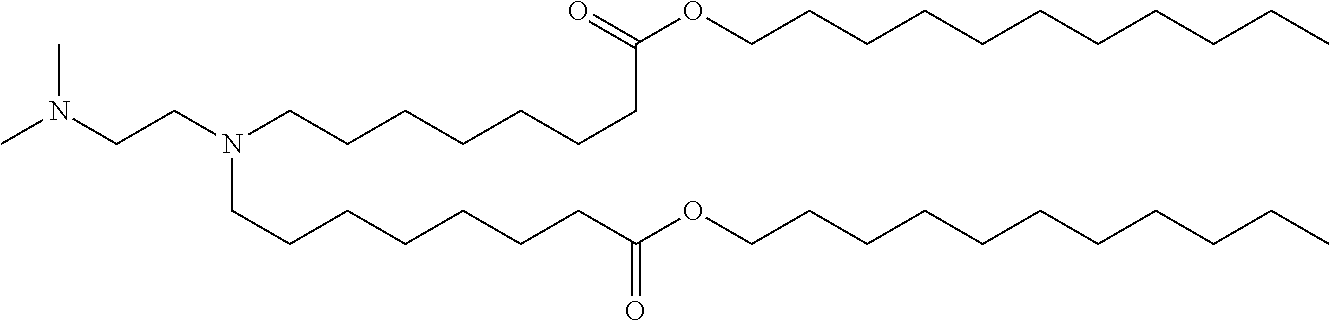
CN(CCN(CCCCCCCC(OCCCCCCCCCCC)=O)CCCCCCCC(=O)OCCCCCCCCCCC)C
